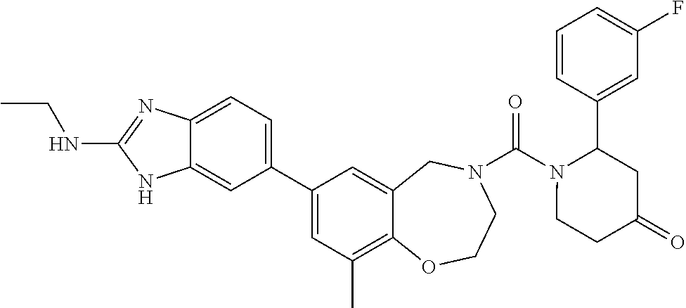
C12=CC=C(C3=CC(C)=C4C(=C3)CN(C(N3CCC(=O)CC3C3=CC(F)=CC=C3)=O)CCO4)C=C1NC(NCC)=N2
